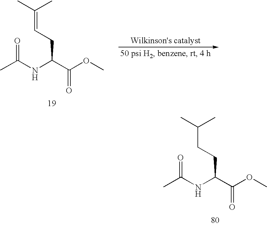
O=C(NC(C(OC)=O)CC=C(C)C)C.O=C(NC(C(OC)=O)CCC(C)C)C
